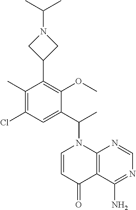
C1(C2=C(OC)C(C(C)N3C=CC(=O)C4=C3N=CN=C4N)=CC(Cl)=C2C)CN(C(C)C)C1
